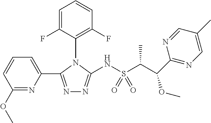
N1=C(C2=CC=CC(OC)=N2)N(C2=C(F)C=CC=C2F)C(NS(C(C(C2=NC=C(C)C=N2)OC)C)(=O)=O)=N1
